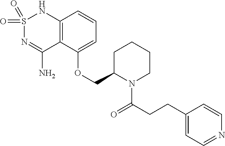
C12=C(C(OCC3N(C(CCC4=CC=NC=C4)=O)CCCC3)=CC=C1)C(N)=NS(=O)(=O)N2
